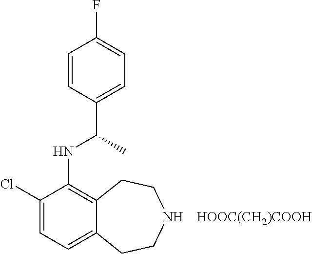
C1(Cl)=CC=C2C(=C1NC(C)C1=CC=C(F)C=C1)CCNCC2.[HOOC(CH2)COOH]
